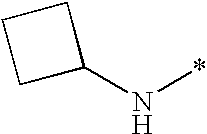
C1(N*)CCC1
